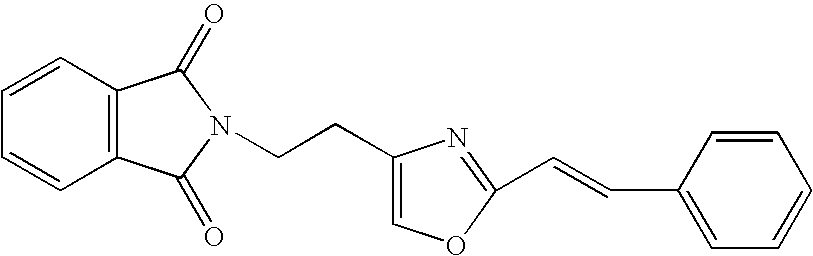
C1(CCN2C(=O)C3=C(C2=O)C=CC=C3)=COC(C=CC2=CC=CC=C2)=N1
